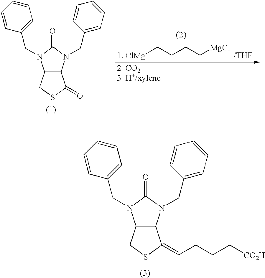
C12C(CSC1=O)N(CC1=CC=CC=C1)C(=O)N2CC1=CC=CC=C1.[ClMg]CCCC[MgCl].C12C(CSC1=CCCC[CO2H])N(CC1=CC=CC=C1)C(=O)N2CC1=CC=CC=C1
